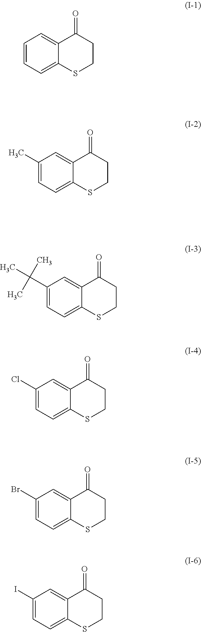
C1=CC=C2C(=C1)C(=O)CCS2.C1(C)=CC=C2C(=C1)C(=O)CCS2.C1(C(C)(C)C)=CC=C2C(=C1)C(=O)CCS2.C1(Cl)=CC=C2C(=C1)C(=O)CCS2.C1(Br)=CC=C2C(=C1)C(=O)CCS2.C1(I)=CC=C2C(=C1)C(=O)CCS2
